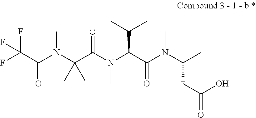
FC(C(N(C)C(C(N(C)C(C(=O)N(C(C)CC(=O)O)C)C(C)C)=O)(C)C)=O)(F)F
